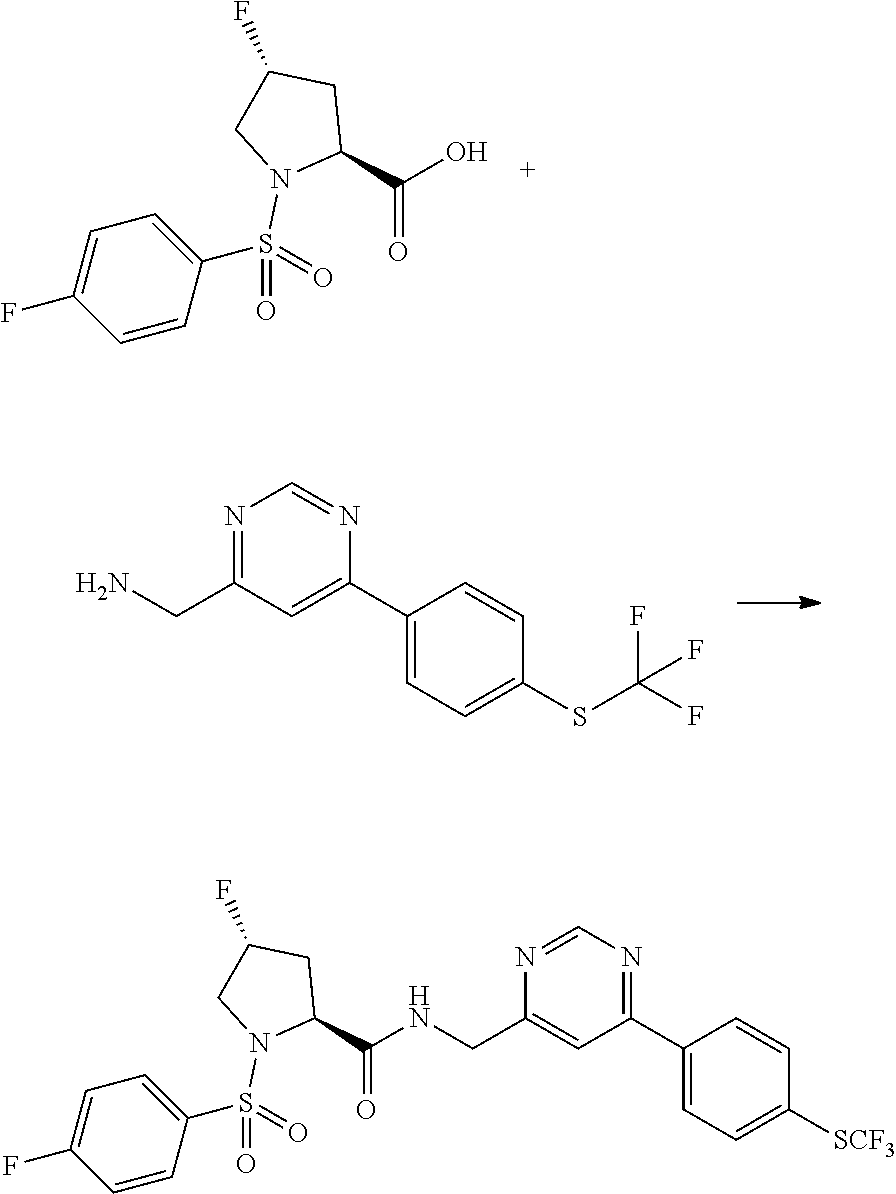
OC(C1CC(F)CN1S(=O)(=O)C1=CC=C(F)C=C1)=O.C1(C2=CC=C(SC(F)(F)F)C=C2)=CC(CN)=NC=N1.N(C(C1CC(F)CN1S(=O)(=O)C1=CC=C(F)C=C1)=O)CC1=CC(C2=CC=C([SCF3])C=C2)=NC=N1
